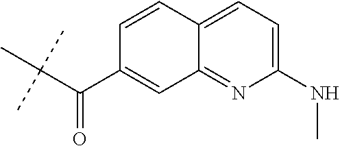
C(C(C1=CC2=NC(NC)=CC=C2C=C1)=O)(C)(C)C
